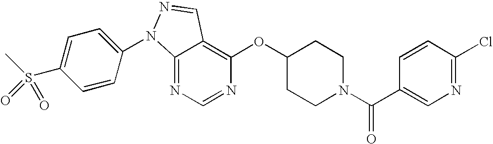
C12=NC=NC(OC3CCN(C(C4=CN=C(Cl)C=C4)=O)CC3)=C1C=NN2C1=CC=C(S(C)(=O)=O)C=C1
